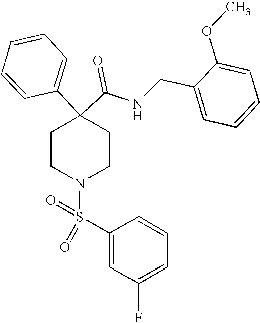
N(C(C1(C2=CC=CC=C2)CCN(S(=O)(C2=CC(F)=CC=C2)=O)CC1)=O)CC1=CC=CC=C1OC
